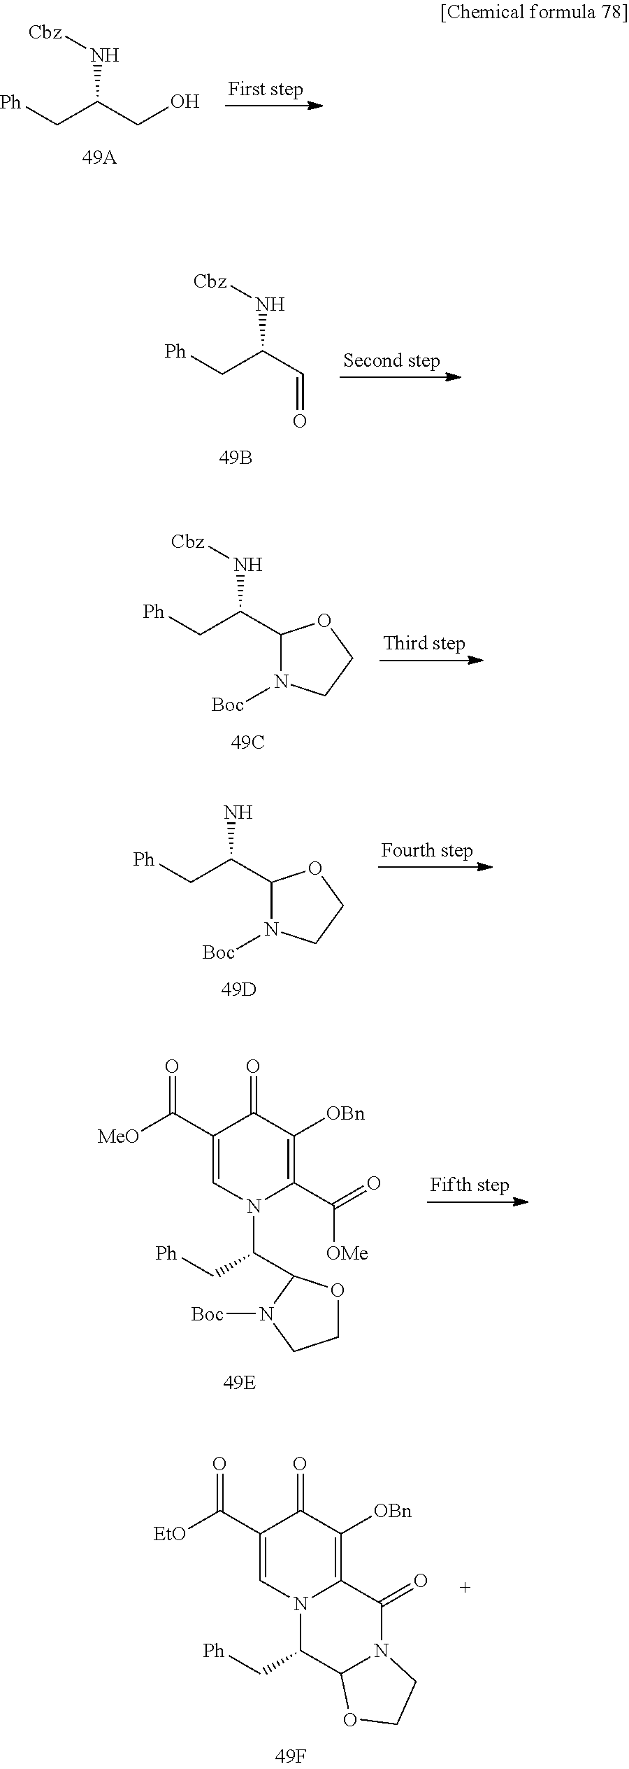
[Ph]CC(CO)N[Cbz].[Ph]CC(C=O)N[Cbz].[Ph]CC(C1N([Boc])CCO1)N[Cbz].[Ph]CC(C1N([Boc])CCO1)N.C(N1C(C([OMe])=O)=C([OBn])C(=O)C(C([MeO])=O)=C1)(C[Ph])C1OCCN1[Boc].C1(C[Ph])C2N(C(=O)C3=C([OBn])C(=O)C(C([EtO])=O)=CN13)CCO2
